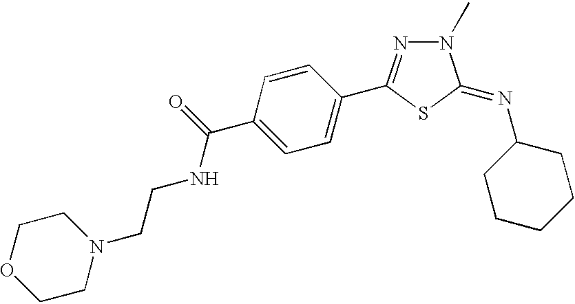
C1=C(C(NCCN2CCOCC2)=O)C=CC(C2=NN(C)C(=NC3CCCCC3)S2)=C1
